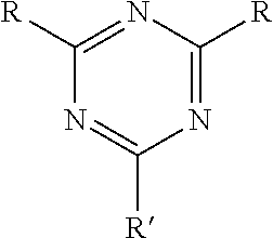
N1=C([R])N=C([R])N=C1[R]
